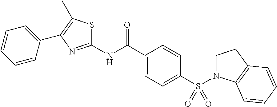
C1=CC(C2=C(C)SC(NC(C3=CC=C(S(=O)(=O)N4CCC5=C4C=CC=C5)C=C3)=O)=N2)=CC=C1
